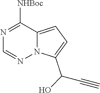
C1([NHBoc])=NC=NN2C1=CC=C2C(C#C)O
